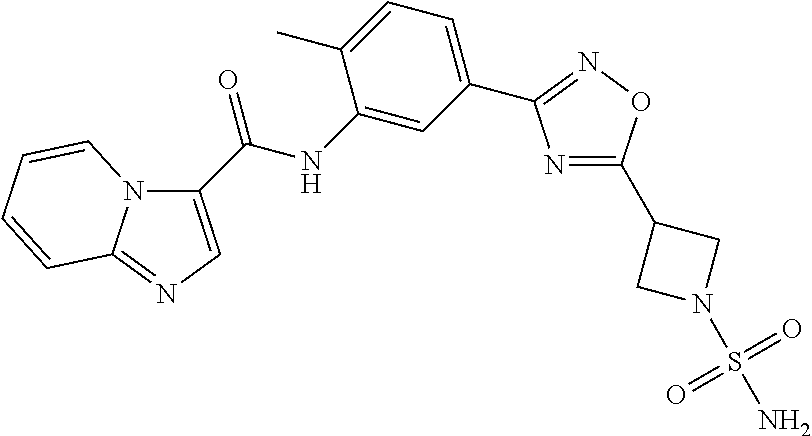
N1=C(C2CN(S(N)(=O)=O)C2)ON=C1C1=CC=C(C)C(NC(=O)C2=CN=C3N2C=CC=C3)=C1
